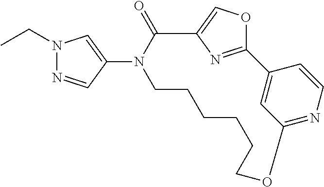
C12=CC(=NC=C1)OCCCCCCN(C1=CN(CC)N=C1)C(=O)C1=COC2=N1
